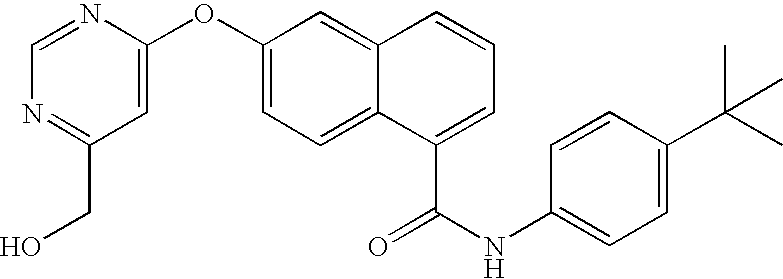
C1=C(OC2=CC=C3C(=C2)C=CC=C3C(=O)NC2=CC=C(C(C)(C)C)C=C2)N=CN=C1CO
